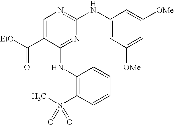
C1=C(C([EtO])=O)C(NC2=C(S(C)(=O)=O)C=CC=C2)=NC(NC2=CC([OMe])=CC([OMe])=C2)=N1
